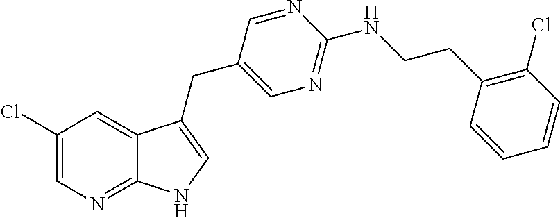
C1(Cl)=CN=C2C(=C1)C(CC1=CN=C(NCCC3=C(Cl)C=CC=C3)N=C1)=CN2
